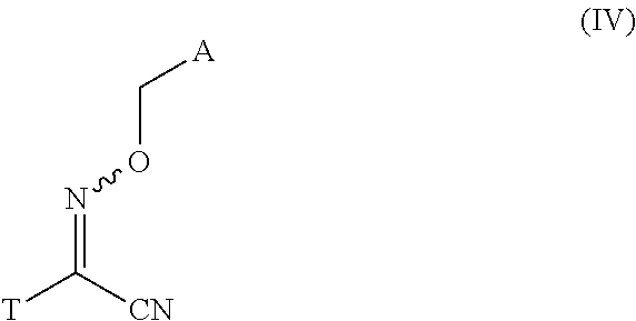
N(=C([CN])[T])OC[A]
